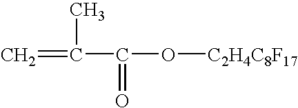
C=C(C(O[C2H4C8F17])=O)C
